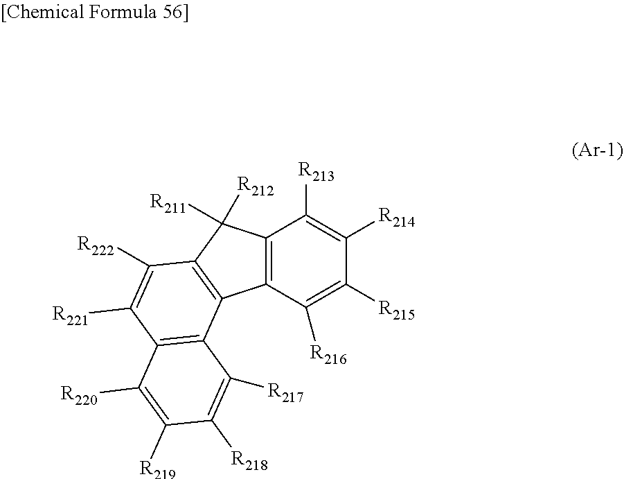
C12=C(C([R216])=C([R215])C([R214])=C1[R213])C1=C(C2([R211])[R212])C([R222])=C([R221])C2=C1C([R217])=C([R218])C([R219])=C2[R220]
